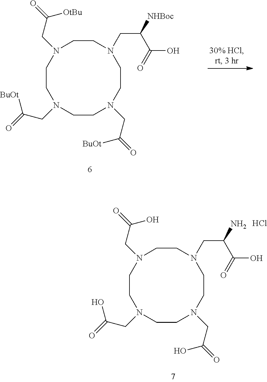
C1CN(CC(=O)[BuOt])CCN(CC([NHBoc])C(=O)O)CCN(CC(=O)[OtBu])CCN1CC(=O)[BuOt].C1CN(CC(=O)O)CCN(CC(N)C(=O)O)CCN(CC(=O)O)CCN1CC(=O)O.Cl
